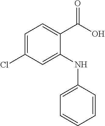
C1=C(Cl)C=C(NC2=CC=CC=C2)C(C(O)=O)=C1
